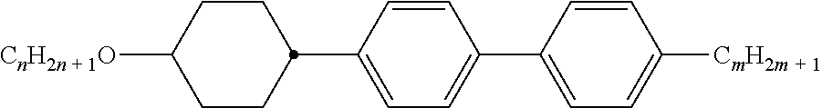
C1=C(C2CCC([CnH2n + 1O])CC2)C=CC(C2=CC=C([CmH2m + 1])C=C2)=C1
